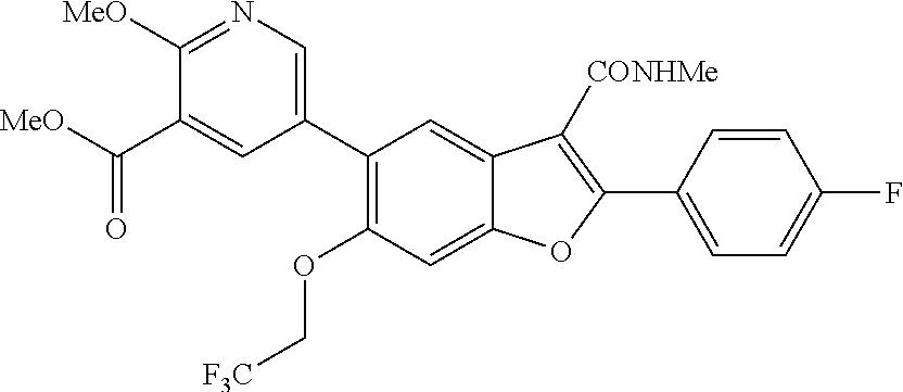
C12=CC(OC[F3C])=C(C3=CN=C([MeO])C(C([MeO])=O)=C3)C=C1C([CONHMe])=C(C1=CC=C(F)C=C1)O2
